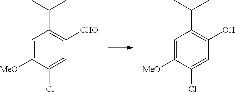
C1=C([MeO])C(Cl)=CC([CHO])=C1C(C)C.C1=C([MeO])C(Cl)=CC(O)=C1C(C)C
